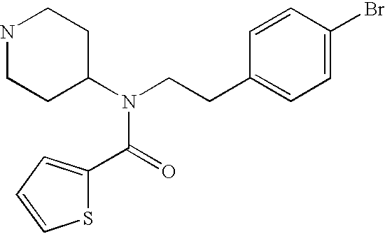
N1CCC(N(CCC2=CC=C(Br)C=C2)C(=O)C2=CC=CS2)CC1
